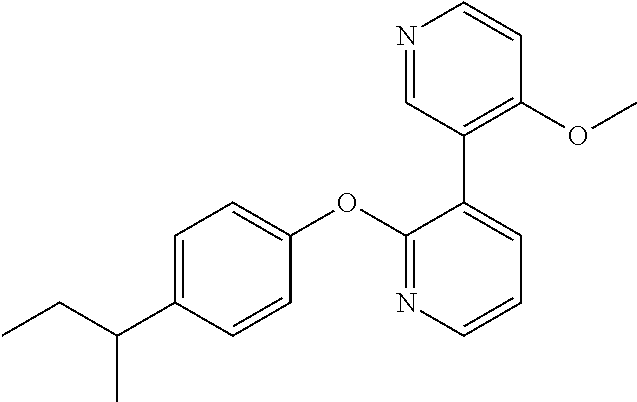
C1=C(C(CC)C)C=CC(OC2=NC=CC=C2C2=C(OC)C=CN=C2)=C1
